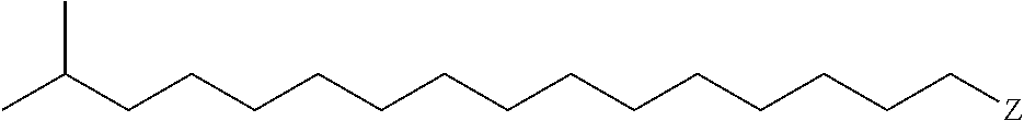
C(CCCCC[Z])CCCCCCCCC(C)C
